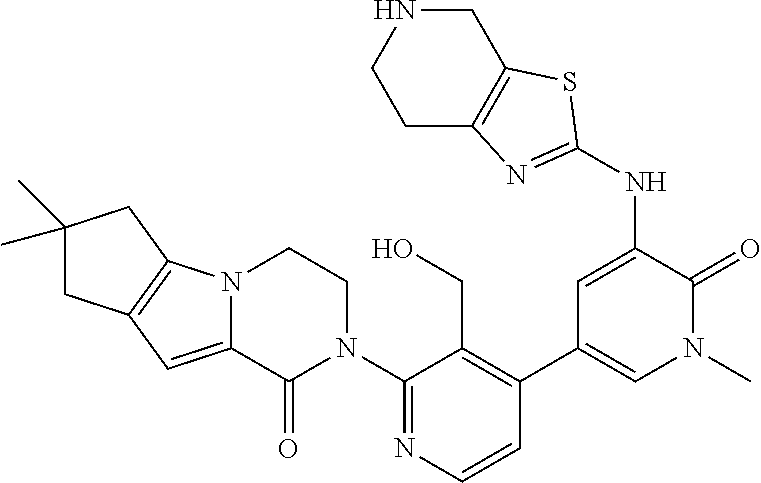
N12C(=CC3=C1CC(C)(C)C3)C(=O)N(C1=NC=CC(C3=CN(C)C(=O)C(NC4=NC5=C(S4)CNCC5)=C3)=C1CO)CC2
